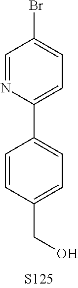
C1(C2=CC=C(Br)C=N2)=CC=C(CO)C=C1
